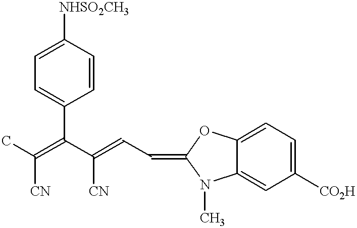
C(=C(C(=CC=C1N(C)C2=CC([CO2H])=CC=C2O1)[CN])C1=CC=C([NHSO2CH3])C=C1)([CN])C
